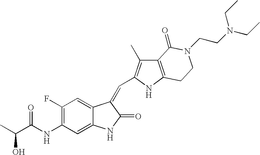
OC(C(NC1=C(F)C=C2C(=C1)NC(=O)C2=CC1=C(C)C2=C(N1)CCN(CCN(CC)CC)C2=O)=O)C
